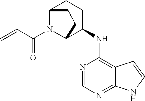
C(N1C2CCC(NC3=C4C(=NC=N3)NC=C4)C1CC2)(=O)C=C
